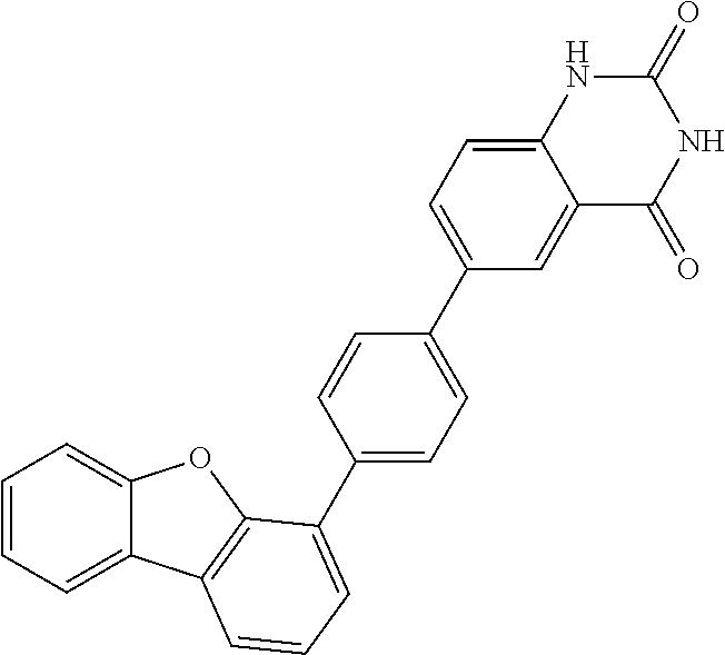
C1=CC=C2C(=C1)OC1=C2C=CC=C1C1=CC=C(C2=CC=C3C(=C2)C(=O)NC(=O)N3)C=C1
